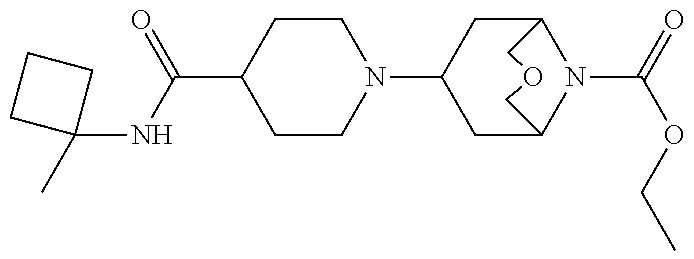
C1CN(C2CC3N(C(=O)OCC)C(C2)COC3)CCC1C(=O)NC1(C)CCC1
